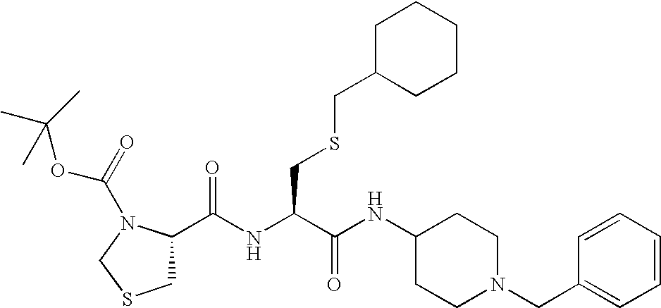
C1=CC(CN2CCC(NC(C(NC(C3CSCN3C(=O)OC(C)(C)C)=O)CSCC3CCCCC3)=O)CC2)=CC=C1
